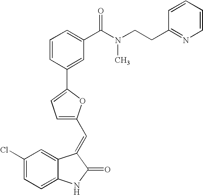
C1(Cl)=CC=C2C(=C1)C(=CC1=CC=C(C3=CC(C(N(CCC4=NC=CC=C4)C)=O)=CC=C3)O1)C(=O)N2
